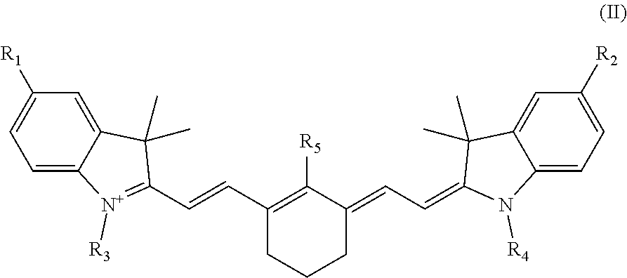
C1([R1])=CC=C2C(=C1)C(C)(C)C(C=CC1=C([R5])C(=CC=C3N([R4])C4=CC=C([R2])C=C4C3(C)C)CCC1)=[N+]2[R3]
